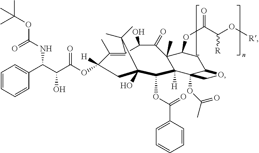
C1(C)=C2C(O)C(=O)C3(C)C(OC(C([R])O[R])=O)CC4C(OC(C)=O)(C3([H])C(OC(=O)C3=CC=CC=C3)C(O)(CC1([H])OC(C(C(C1=CC=CC=C1)NC(OC(C)(C)C)=O)O)=O)C2(C)C)CO4
